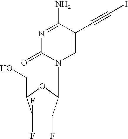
N1=C(N)C(C#CI)=CN(C2C(F)C(F)(F)C(CO)O2)C1=O
